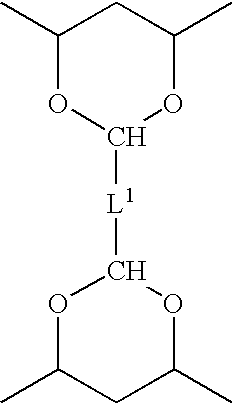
C1(C)OC([L1]C2OC(C)CC(C)O2)OC(C)C1
